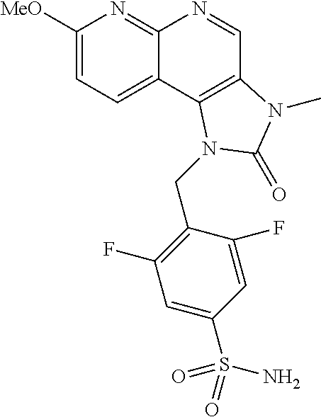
C1([MeO])=CC=C2C(=N1)N=CC1=C2N(CC2=C(F)C=C(S(N)(=O)=O)C=C2F)C(=O)N1C
